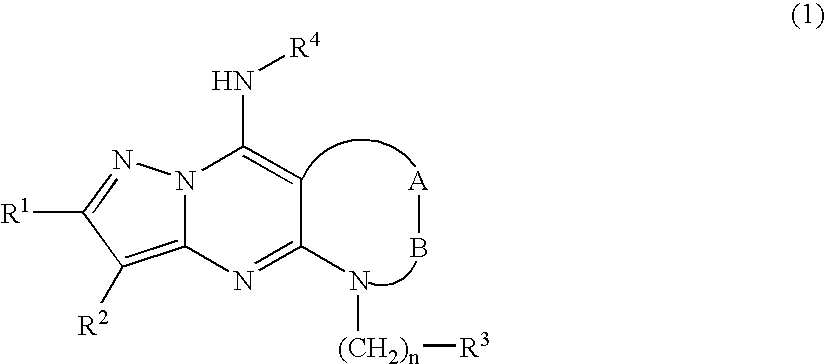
N12C(=C([R2])C([R1])=N1)N=C(N[(CH2)n][R3])C=C2N[R4].B[A]
